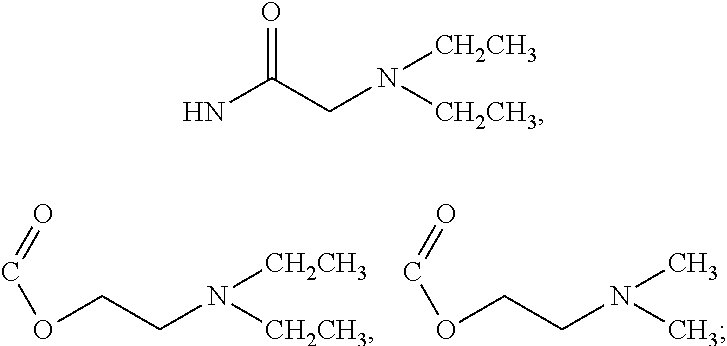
NC(CN([CH2CH3])[CH2CH3])=O.O(CCN([CH2CH3])[CH2CH3])C=O.O(CCN(C)C)C=O
